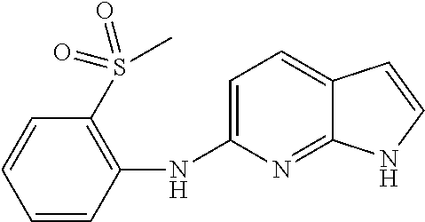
C1=C(NC2=C(S(=O)(=O)C)C=CC=C2)N=C2C(=C1)C=CN2
